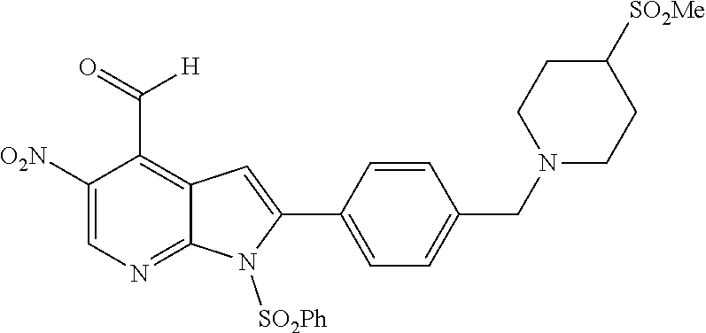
C12=NC=C([O2N])C(C(=O)[H])=C1C=C(C1=CC=C(CN3CCC([SO2Me])CC3)C=C1)N2[SO2Ph]
